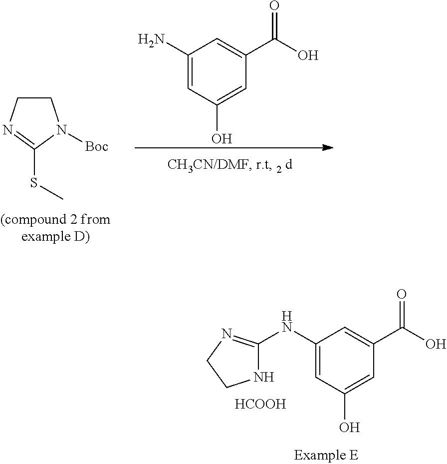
C1(N)=CC(O)=CC(C(O)=O)=C1.S(C1=NCCN1[Boc])C.C1(NC2=NCCN2)=CC(O)=CC(C(O)=O)=C1.[HCOOH]
